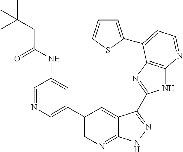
C1=NC=C(C2=CN=C3C(=C2)C(C2=NC4=C(N2)N=CC=C4C2=CC=CS2)=NN3)C=C1NC(CC(C)(C)C)=O
